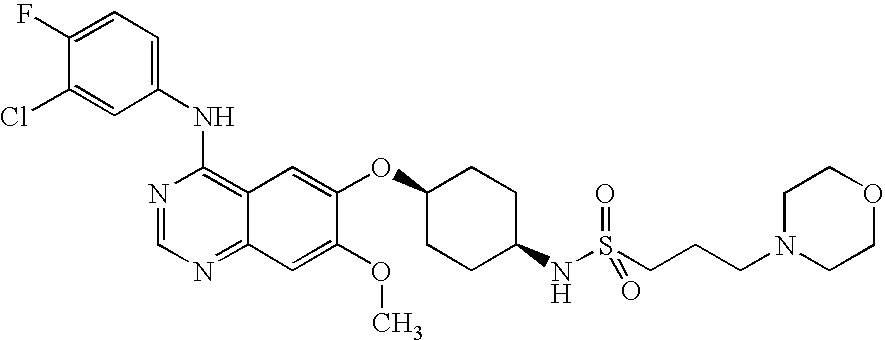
N1=CN=C2C(=C1NC1=CC=C(F)C(Cl)=C1)C=C(OC1CCC(NS(CCCN3CCOCC3)(=O)=O)CC1)C(OC)=C2
